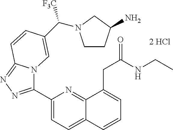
C1(C2=NN=C3N2C=C(C([F3C])N2CCC(N)C2)C=C3)=CC=C2C(=N1)C(CC(NCC)=O)=CC=C2
